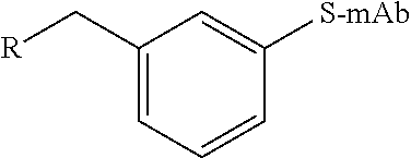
C1(C[R])=CC=CC([S-mAb])=C1
